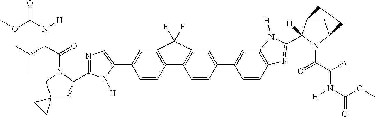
C1=C(C2=CC3=C(C=C2)N=C(C2([H])C4CC(N2C(=O)C(N([H])C(OC)=O)C)CC4)N3[H])C=CC2=C1C(F)(F)C1=C2C=CC(C2=CN=C(C3CC4(CN3C(C(C(C)C)N(C(OC)=O)[H])=O)CC4)N2[H])=C1
